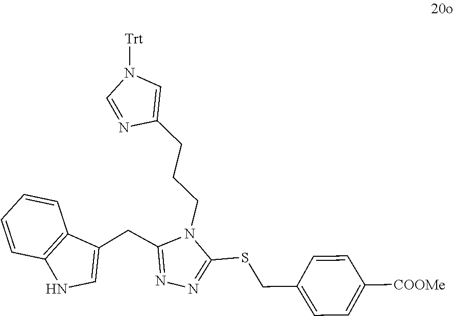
N1=C(SCC2=CC=C([COOMe])C=C2)N(CCCC2=CN([Trt])C=N2)C(CC2=CNC3=C2C=CC=C3)=N1
